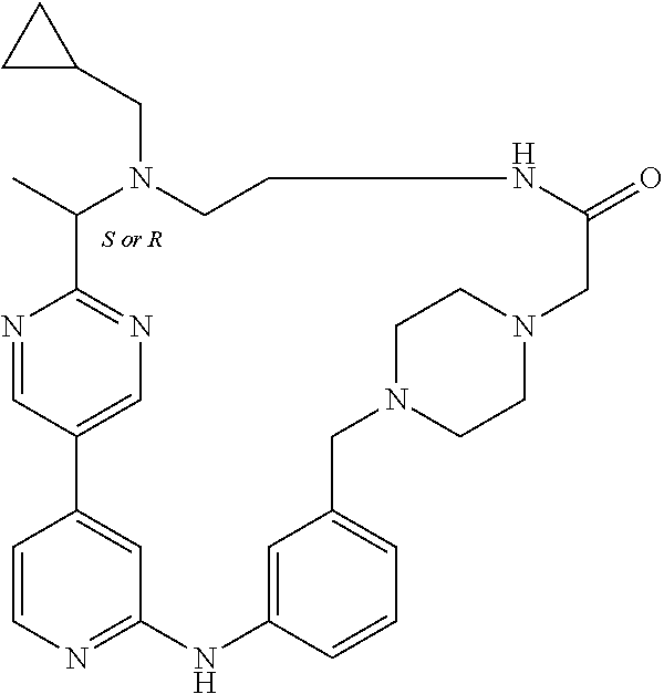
N1=CC2=CN=C1C(C)N(CC1CC1)CCNC(=O)CN1CCN(CC3=CC=CC(=C3)NC3=NC=CC2=C3)CC1
